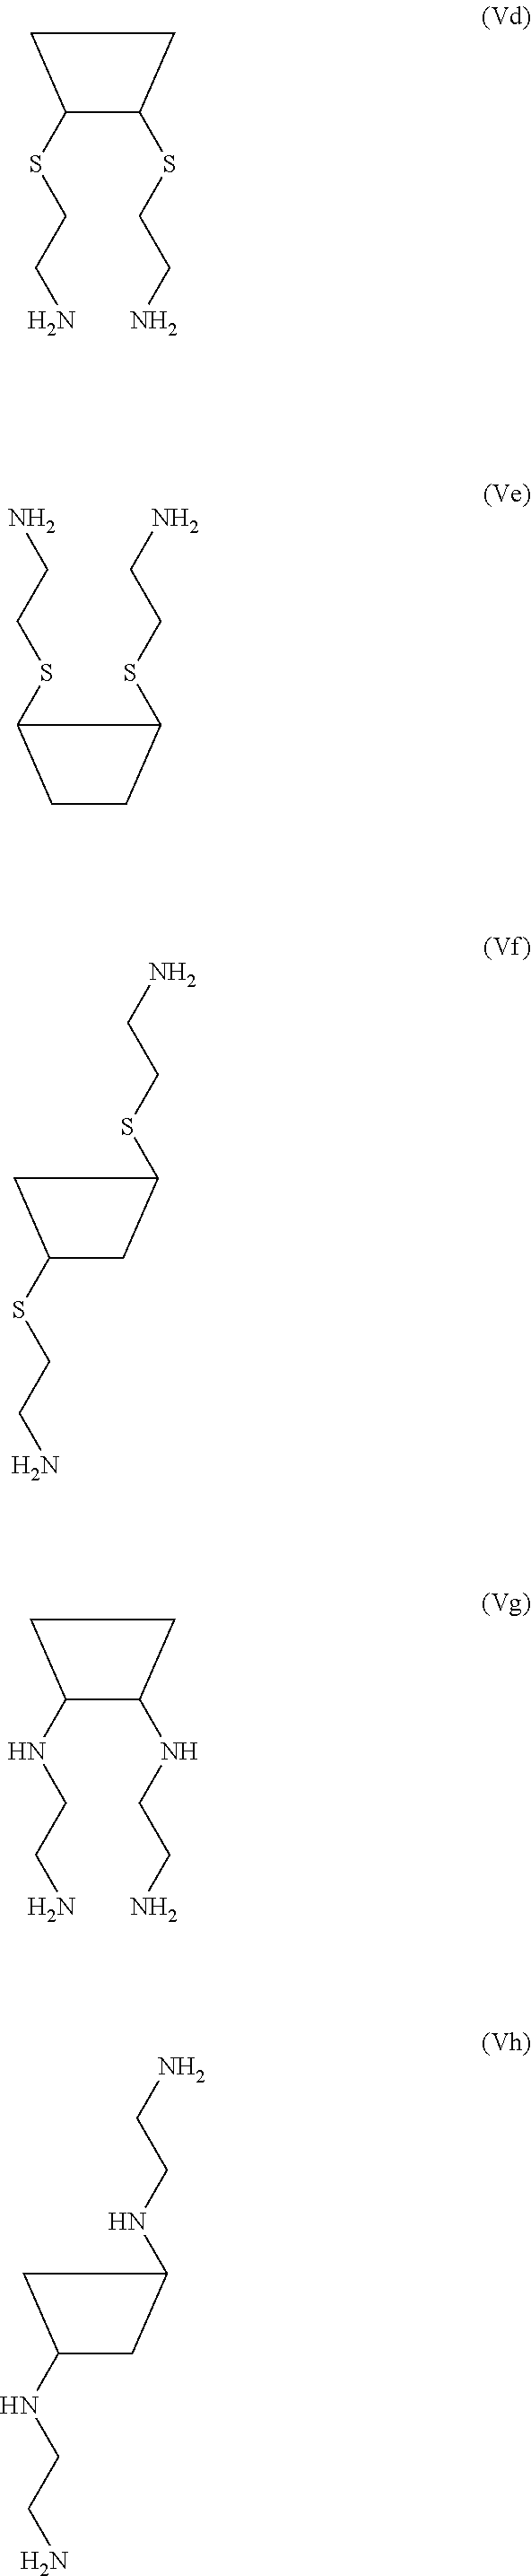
C1(SCCN)CCC1SCCN.C1C(SCCN)C(SCCN)C1.C1(SCCN)CC(SCCN)C1.C1(NCCN)CCC1NCCN.C1(NCCN)CC(NCCN)C1
